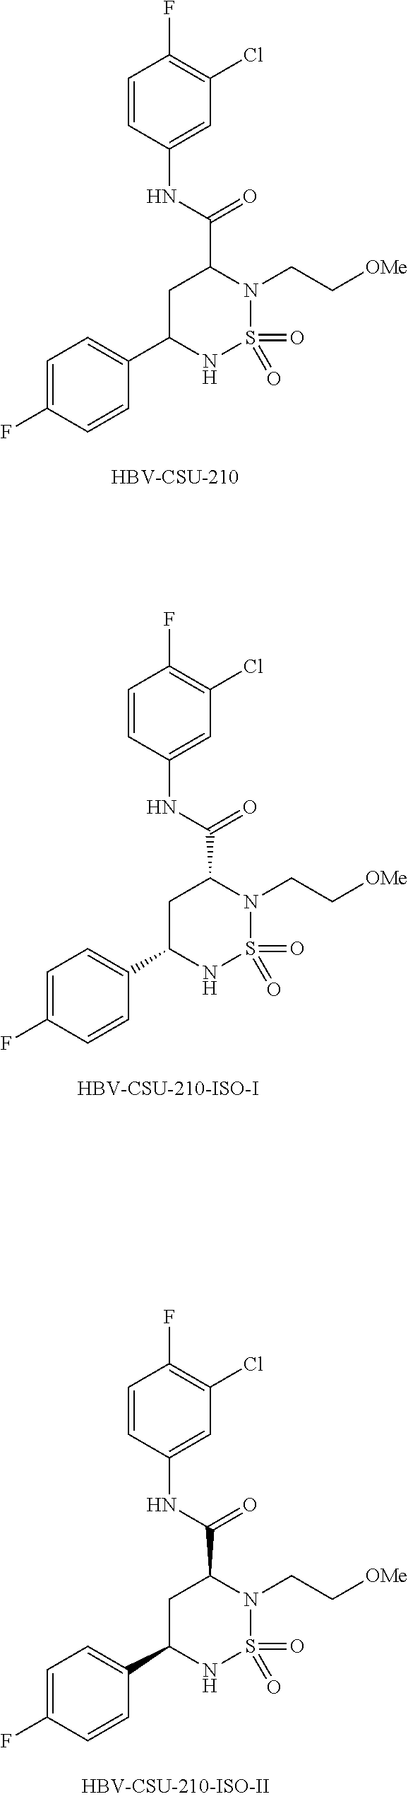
C1=C(F)C=CC(C2NS(=O)(=O)N(CC[OMe])C(C(NC3=CC(Cl)=C(F)C=C3)=O)C2)=C1.C1=C(F)C=CC(C2NS(=O)(=O)N(CC[OMe])C(C(NC3=CC(Cl)=C(F)C=C3)=O)C2)=C1.[HBV-CSU-210].C1=C(F)C=CC(C2NS(=O)(=O)N(CC[OMe])C(C(NC3=CC(Cl)=C(F)C=C3)=O)C2)=C1.[HBV-CSU-210-ISO-I]
